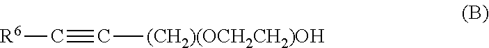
[R6]C#C[(CH2)(OCH2CH2)OH]
